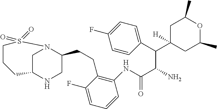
C1C(C(C(N)C(NC2=C(CCC3N4CC(NC3)CCCS4(=O)=O)C(F)=CC=C2)=O)C2=CC=C(F)C=C2)([H])CC(C)OC1C
